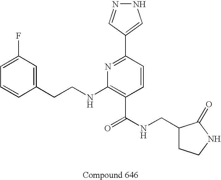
C1=CC(CCNC2=C(C(NCC3CCNC3=O)=O)C=CC(C3=CNN=C3)=N2)=CC(F)=C1
